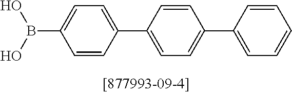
C1=CC(C2=CC=C(C3=CC=CC=C3)C=C2)=CC=C1B(O)O
